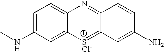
C1=C(NC)C=C2C(=C1)N=C1C(=[SCl-]2)C=C(N)C=C1
